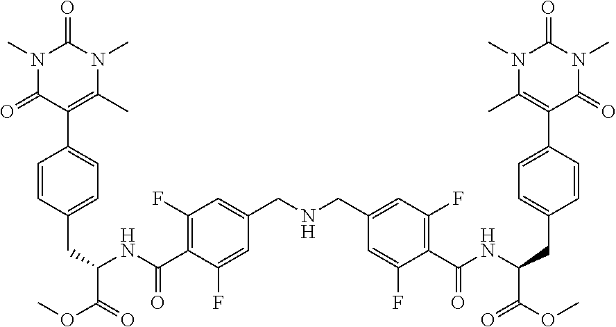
C1=CC(CC(C(OC)=O)NC(=O)C2=C(F)C=C(CNCC3=CC(F)=C(C(NC(C(=O)OC)CC4=CC=C(C5=C(C)N(C)C(=O)N(C)C5=O)C=C4)=O)C(F)=C3)C=C2F)=CC=C1C1=C(C)N(C)C(=O)N(C)C1=O
